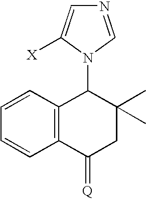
C1=CC2=C(C=C1)C(=[Q])CC(C)(C)C2N1C([X])=CN=C1
